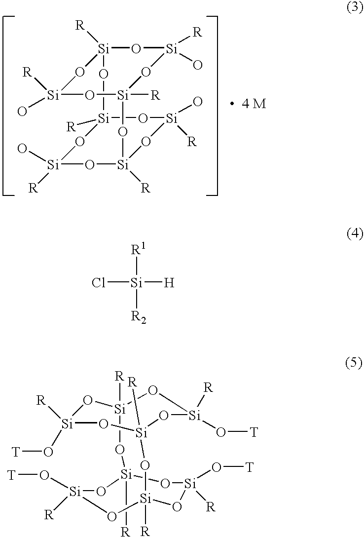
O1[Si]([R])(O)O[Si]2([R])O[Si]([R])(O)O[Si]1([R])O[Si]1([R])O[Si]([R])(O)O[Si]([R])(O2)O[Si]([R])(O)O1.Cl[Si]([H])([R2])[R1].[Si]1([R])(O[T])O[Si]2([R])O[Si](O[T])([R])O[Si]([R])(O1)O[Si]1([R])O[Si]([R])(O[T])O[Si]([R])(O[Si]([R])(O[T])O1)O2
